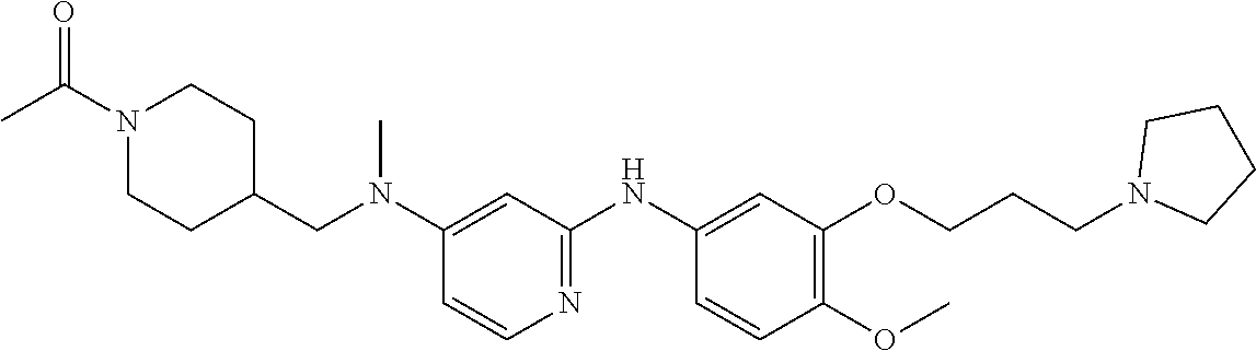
C1(N(CC2CCN(C(C)=O)CC2)C)=CC(NC2=CC(OCCCN3CCCC3)=C(OC)C=C2)=NC=C1
